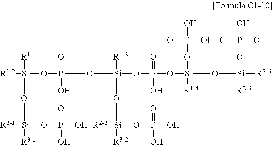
[Si]([R1-1])(O[Si]([R2-1])(OP(=O)(O)O)[R3-1])([R1-2])OP(=O)(O[Si](O[Si]([R2-2])([R3-2])OP(O)(O)=O)([R1-3])OP(=O)(O)O[Si](O[Si]([R2-3])([R3-3])OP(=O)(O)O)([R1-4])OP(O)(=O)O)O
